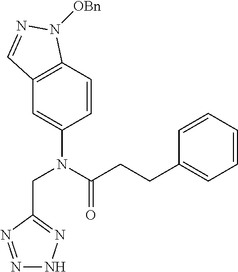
C1=CC2=C(C=C1N(C(CCC1=CC=CC=C1)=O)CC1=NNN=N1)C=NN2[OBn]
